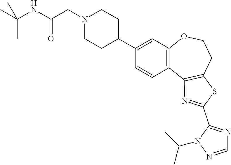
C1(C2CCN(CC(NC(C)(C)C)=O)CC2)=CC2=C(C=C1)C1=C(CCO2)SC(C2=NC=NN2C(C)C)=N1
